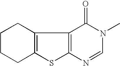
C12=C(C3=C(S1)N=CN(C)C3=O)CCCC2
